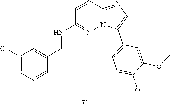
C1=C(Cl)C=C(CNC2=NN3C(=NC=C3C3=CC=C(O)C(OC)=C3)C=C2)C=C1
